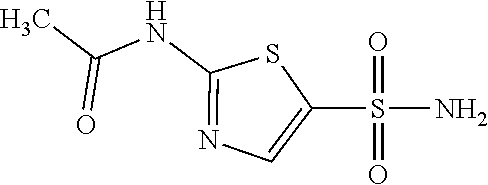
C1(NC(C)=O)=NC=C(S(=O)(=O)N)S1
